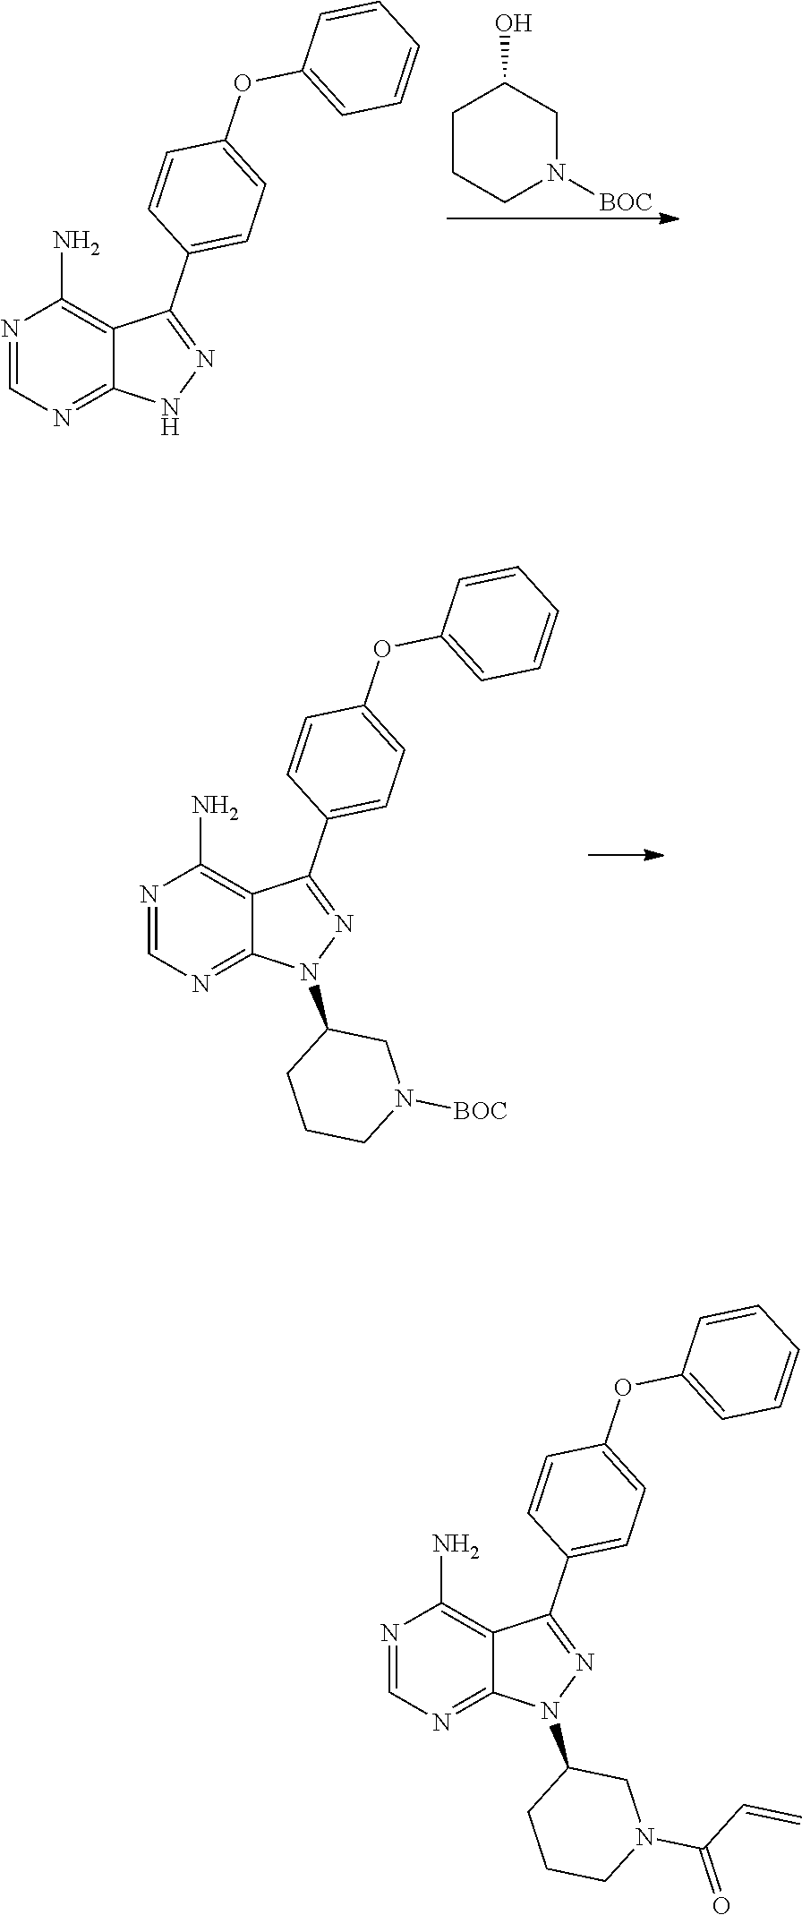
C1CCN([BOC])CC1O.N1=CN=C2C(=C1N)C(C1=CC=C(OC3=CC=CC=C3)C=C1)=NN2.N1=CN=C2C(=C1N)C(C1=CC=C(OC3=CC=CC=C3)C=C1)=NN2C1CCCN([BOC])C1.N1=CN=C2C(=C1N)C(C1=CC=C(OC3=CC=CC=C3)C=C1)=NN2C1CCCN(C(=O)C=C)C1
